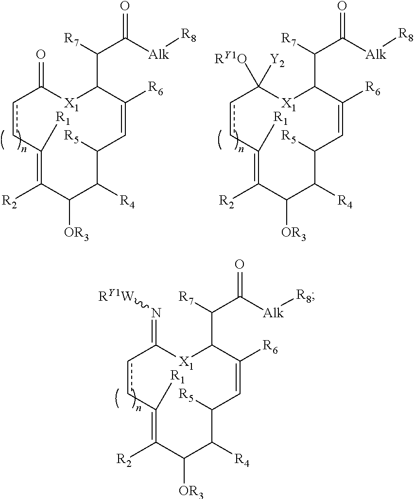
c1cC([R1])=C([R2])C([OR3])C([R4])C([R5])C=C([R6])C(C([R7])C([Alk][R8])=O)[X1]C1([Y2])[RY1O].c1cC([R1])=C([R2])C([OR3])C([R4])C([R5])C=C([R6])C(C([R7])C([Alk][R8])=O)[X1]C1=O.c1cC([R1])=C([R2])C([OR3])C([R4])C([R5])C=C([R6])C(C([R7])C([Alk][R8])=O)[X1]C1=N[RY1W]
